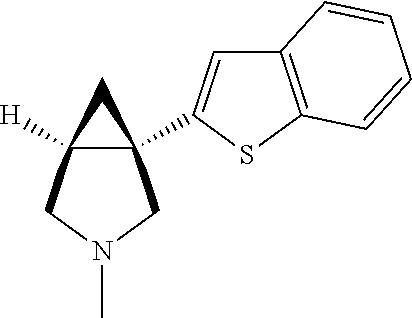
C12(C3=CC4=C(S3)C=CC=C4)C([H])(CN(C)C1)C2
